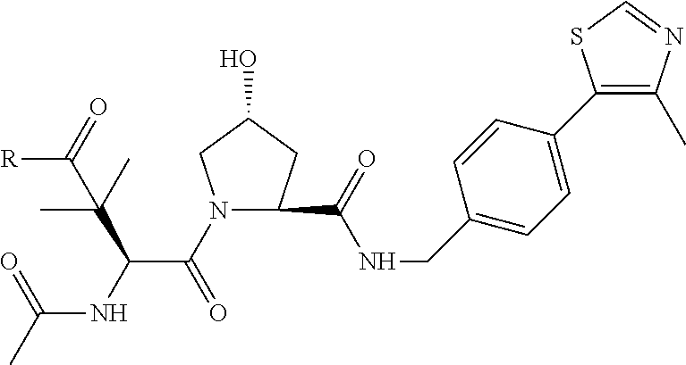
N1(C(C(NC(C)=O)C(C)(C)C(=O)[R])=O)CC(O)CC1C(NCC1=CC=C(C2=C(C)N=CS2)C=C1)=O
